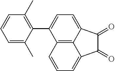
C12=C3C(=CC=C1C1=C(C)C=CC=C1C)C(=O)C(=O)C3=CC=C2
